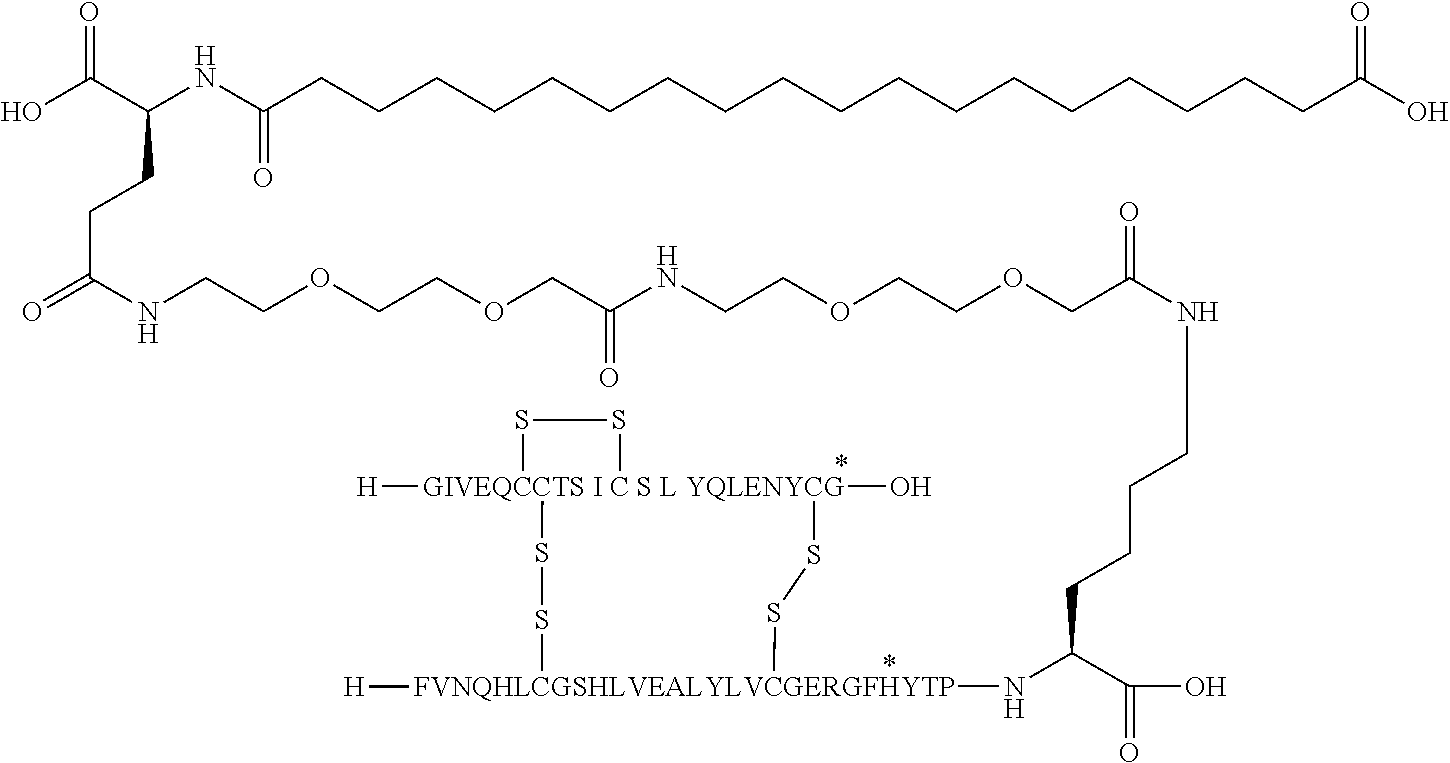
C(CCC(C(O)=O)N[FVNQHLCGSHLVEALYLVCGERGFHYTP]1([H])SS[GIVEQCCTS I C S L YQLENYCG]2([H])(O)(SS1)SS2)CNC(COCCOCCNC(COCCOCCNC(=O)CCC(C(O)=O)NC(CCCCCCCCCCCCCCCCCCC(O)=O)=O)=O)=O
